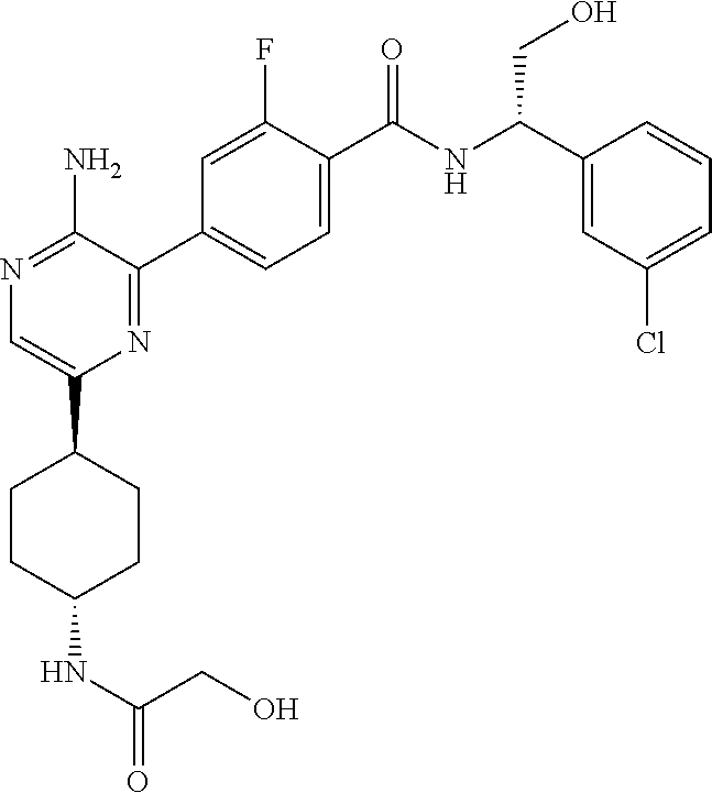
C1(C2CCC(NC(CO)=O)CC2)=CN=C(N)C(C2=CC=C(C(NC(C3=CC(Cl)=CC=C3)CO)=O)C(F)=C2)=N1
